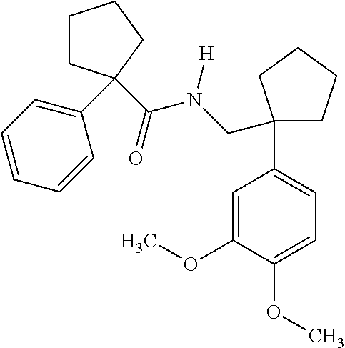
C(N(CC1(C2=CC=C(OC)C(OC)=C2)CCCC1)[H])(=O)C1(C2=CC=CC=C2)CCCC1
